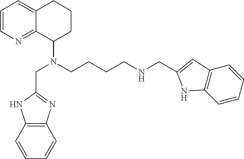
C1=CN=C2C(=C1)CCCC2N(CC1=NC2=C(N1)C=CC=C2)CCCCNCC1=CC2=C(C=CC=C2)N1
